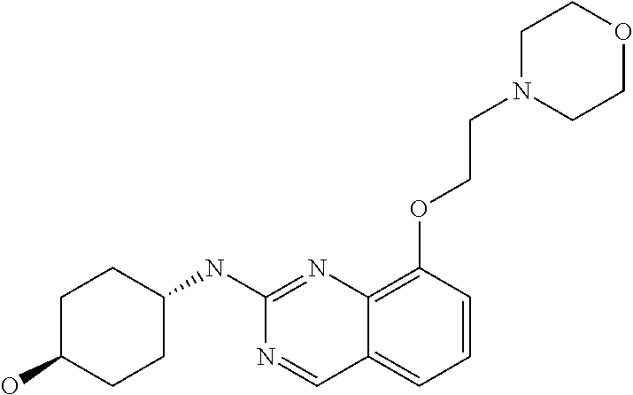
C1C(O)CCC(NC2=NC3=C(OCCN4CCOCC4)C=CC=C3C=N2)C1
